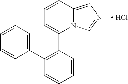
C1=CC=C(C2=C(C3=CC=CC4=CN=CN34)C=CC=C2)C=C1.[ HCl]
